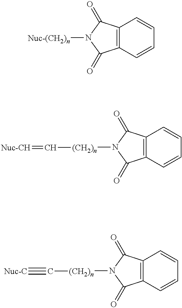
C12=C(C=CC=C1)C(=O)N([Nuc-(CH2)n])C2=O.C12=C(C=CC=C1)C(=O)N([(CH2)n]C=[Nuc-CH])C2=O.C12=C(C=CC=C1)C(=O)N([(CH2)n]C#[Nuc-C])C2=O
